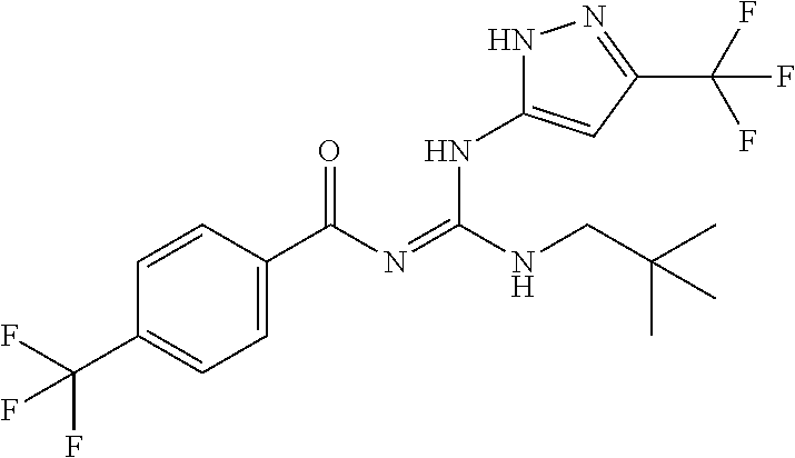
C1=CC(C(N=C(NCC(C)(C)C)NC2=CC(C(F)(F)F)=NN2)=O)=CC=C1C(F)(F)F
